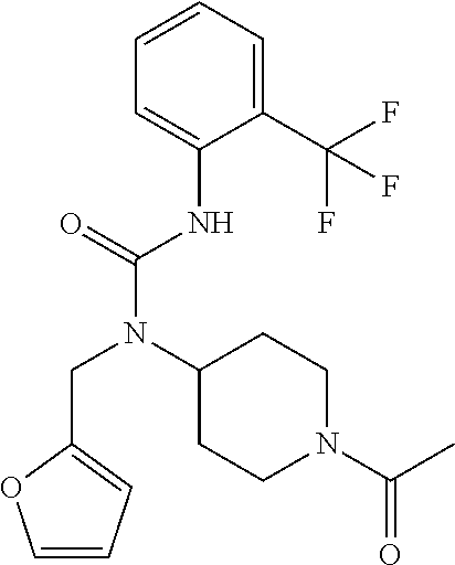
C1(C(F)(F)F)=CC=CC=C1NC(N(C1CCN(C(C)=O)CC1)CC1=CC=CO1)=O
